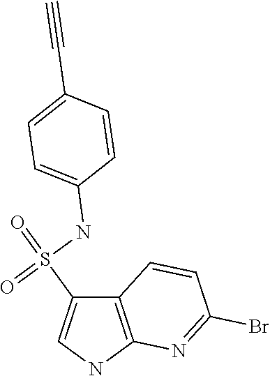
C12=C(NC=C1S(=O)(NC1=CC=C(C#C)C=C1)=O)N=C(Br)C=C2
